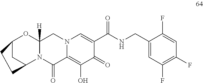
N12C(=O)C3=C(O)C(=O)C(C(NCC4=CC(F)=C(F)C=C4F)=O)=CN3CC1([H])OC1CC2CC1
